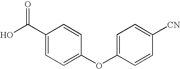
C1(C(O)=O)=CC=C(OC2=CC=C([CN])C=C2)C=C1
